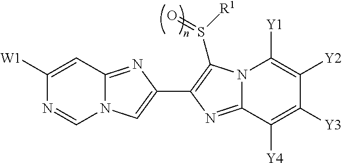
C1([W1])=CC2=NC(C3=C(S([R1])=O)N4C(=N3)C([Y4])=C([Y3])C([Y2])=C4[Y1])=CN2C=N1
